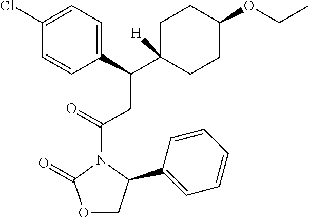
C1(C(CC(=O)N2C(=O)OCC2C2=CC=CC=C2)C2([H])CCC(OCC)CC2)=CC=C(Cl)C=C1
